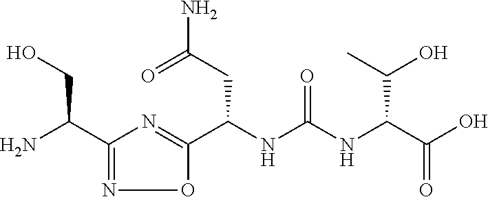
C1(C(N)CO)=NOC(C(NC(NC(C(O)=O)C(O)C)=O)CC(N)=O)=N1
